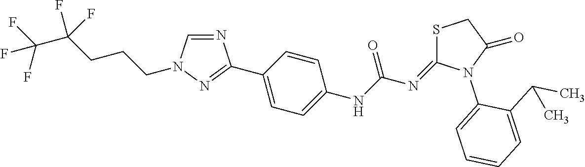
C1(C2=NN(CCCC(C(F)(F)F)(F)F)C=N2)=CC=C(NC(N=C2SCC(=O)N2C2=CC=CC=C2C(C)C)=O)C=C1
